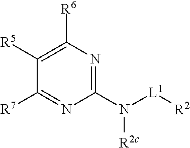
N1=C(N([L1][R2])[R2c])N=C([R7])C([R5])=C1[R6]
